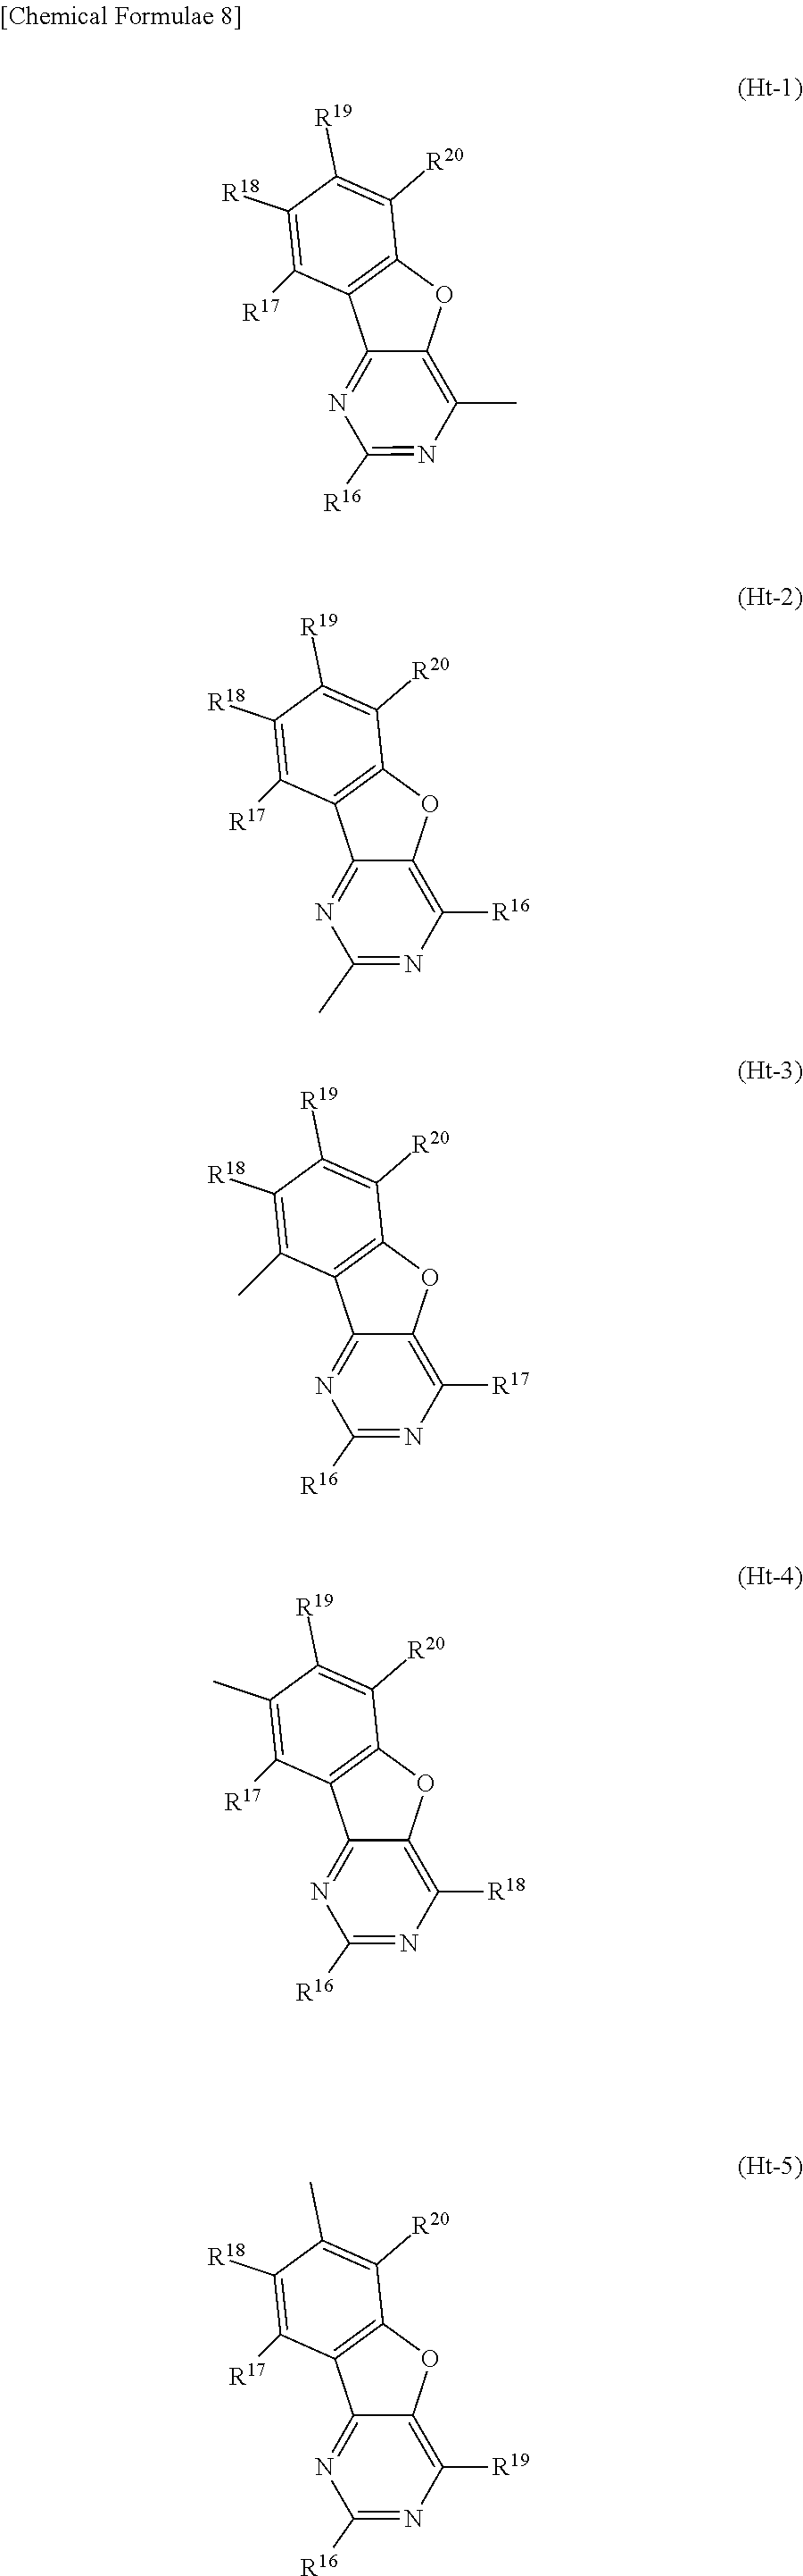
C1([R18])=C([R17])C2=C(C([R20])=C1[R19])OC1=C(C)N=C([R16])N=C21.C1([R18])=C([R17])C2=C(C([R20])=C1[R19])OC1=C([R16])N=C(C)N=C21.C1([R18])=C(C)C2=C(C([R20])=C1[R19])OC1=C([R17])N=C([R16])N=C21.C1(C)=C([R17])C2=C(C([R20])=C1[R19])OC1=C([R18])N=C([R16])N=C21.C1([R18])=C([R17])C2=C(C([R20])=C1C)OC1=C([R19])N=C([R16])N=C21
